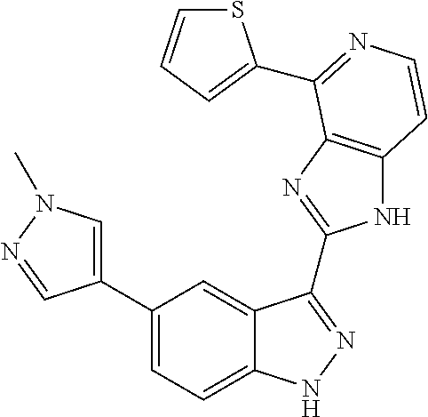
C1(C2=CN(C)N=C2)=CC=C2C(=C1)C(C1=NC3=C(N1)C=CN=C3C1=CC=CS1)=NN2
